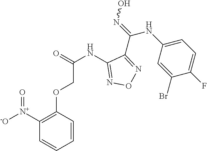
C1(NC(=O)COC2=C([N+]([-O])=O)C=CC=C2)=NON=C1C(=NO)NC1=CC=C(F)C(Br)=C1
